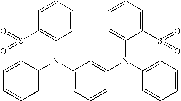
C1=C2C(=CC=C1)N(C1=CC=CC(N3C4=C(C=CC=C4)S(=O)(=O)C4=CC=CC=C34)=C1)C1=C(S2(=O)=O)C=CC=C1
